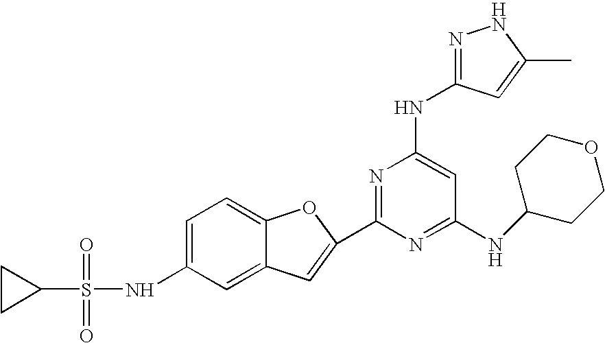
C1CC1S(NC1=CC=C2C(=C1)C=C(C1=NC(NC3=NNC(C)=C3)=CC(NC3CCOCC3)=N1)O2)(=O)=O
